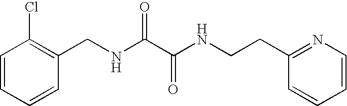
C1=CC=CC(Cl)=C1CNC(C(NCCC1=NC=CC=C1)=O)=O
